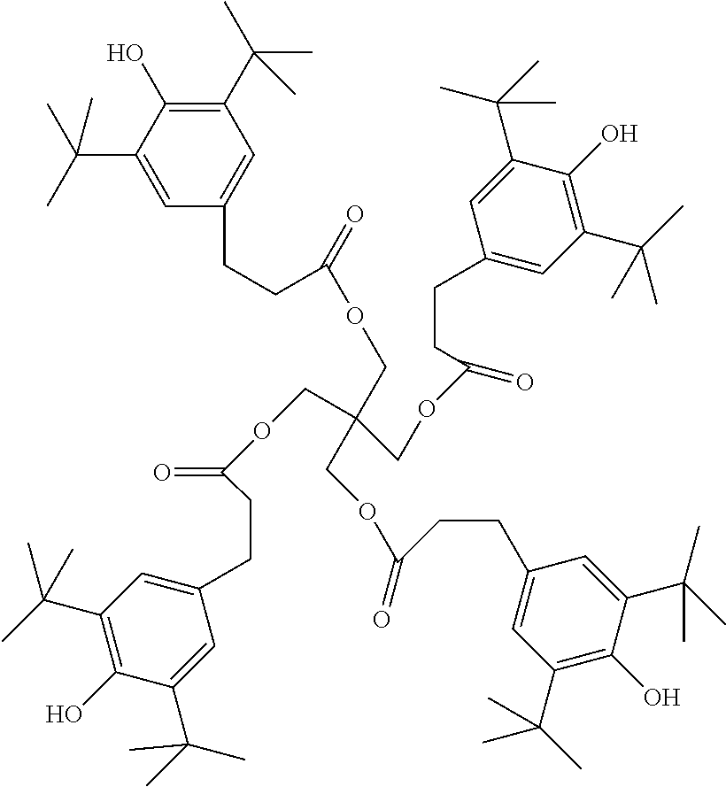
C1=C(C(C)(C)C)C(O)=C(C(C)(C)C)C=C1CCC(OCC(COC(CCC1=CC(C(C)(C)C)=C(O)C(C(C)(C)C)=C1)=O)(COC(CCC1=CC(C(C)(C)C)=C(O)C(C(C)(C)C)=C1)=O)COC(CCC1=CC(C(C)(C)C)=C(O)C(C(C)(C)C)=C1)=O)=O
